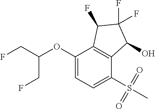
C1(OC(CF)CF)=CC=C(S(=O)(=O)C)C2=C1C(F)C(F)(F)C2O
